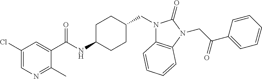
C1(Cl)=CN=C(C)C(C(NC2CCC(CN3C4=C(N(CC(C5=CC=CC=C5)=O)C3=O)C=CC=C4)CC2)=O)=C1
